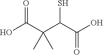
OC(C(C(C(=O)O)S)(C)C)=O
